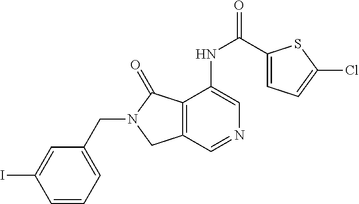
C1=C(I)C=CC=C1CN1C(=O)C2=C(C=NC=C2NC(C2=CC=C(Cl)S2)=O)C1
